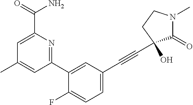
C1(C)=CC(C2=CC(C#CC3(O)C(=O)N(C)CC3)=CC=C2F)=NC(C(=O)N)=C1
